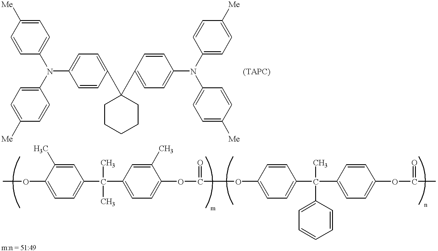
C1=CC(N(C2=CC=C([Me])C=C2)C2=CC=C(C3(C4=CC=C(N(C5=CC=C([Me])C=C5)C5=CC=C([Me])C=C5)C=C4)CCCCC3)C=C2)=CC=C1[Me].COC1=CC=C(C(C2=CC=C(OC(OC3=CC=C(C(C)(C4=CC=CC=C4)C4=CC=C(OC(C)=O)C=C4)C=C3)=O)C(C)=C2)(C)C)C=C1C
